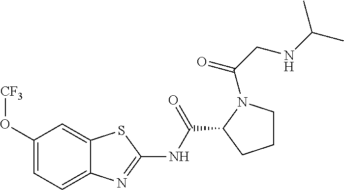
C1(O[CF3])=CC=C2C(=C1)SC(NC(C1CCCN1C(CNC(C)C)=O)=O)=N2
